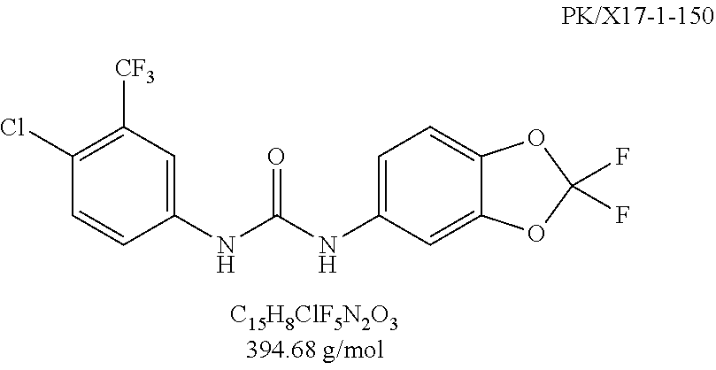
C1(Cl)=C([CF3])C=C(NC(NC2=CC=C3C(=C2)OC(F)(F)O3)=O)C=C1
